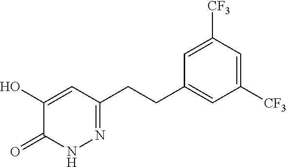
C1(O)=CC(CCC2=CC([CF3])=CC([CF3])=C2)=NNC1=O
